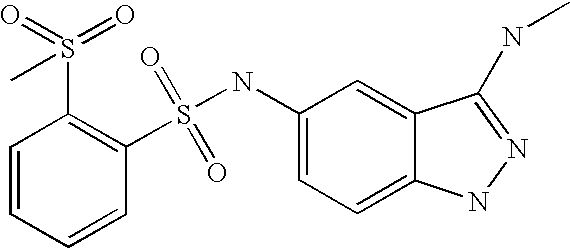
C1=CC=CC(S(NC2=CC=C3C(=C2)C(NC)=NN3)(=O)=O)=C1S(=O)(=O)C
